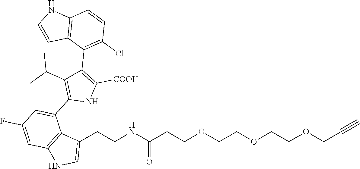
C1(CCNC(CCOCCOCCOCC#C)=O)=CNC2=C1C(C1=C(C(C)C)C(C3=C(Cl)C=CC4=C3C=CN4)=C([COOH])N1)=CC(F)=C2
